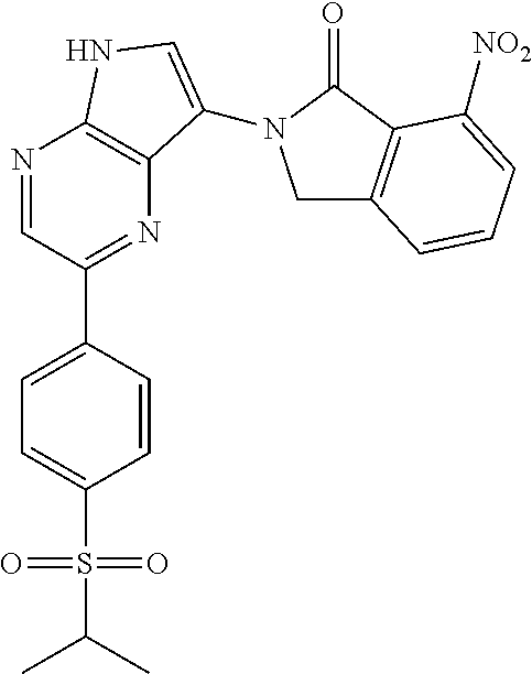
C1=C(S(=O)(=O)C(C)C)C=CC(C2=NC3=C(N=C2)NC=C3N2CC3=C(C2=O)C([NO2])=CC=C3)=C1
